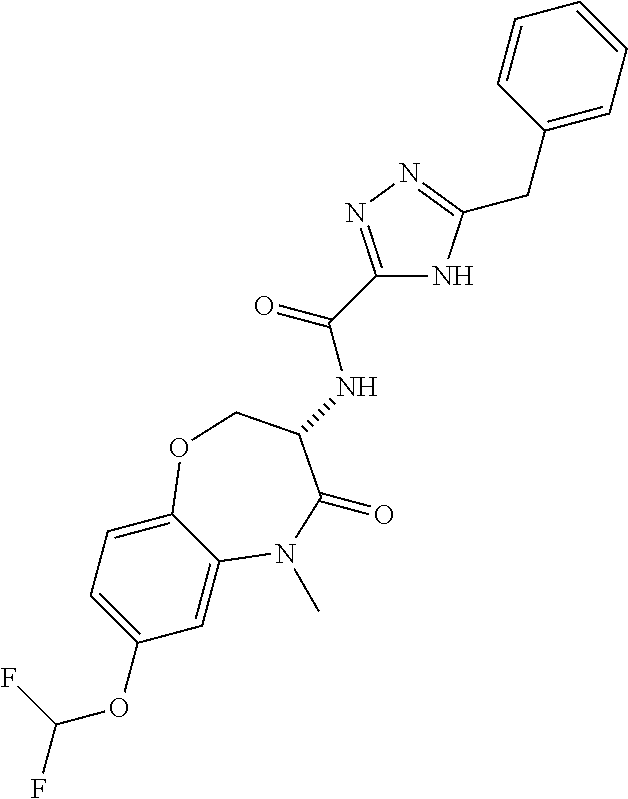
C1=C2C(=CC=C1OC(F)F)OCC(NC(C1=NN=C(CC3=CC=CC=C3)N1)=O)C(=O)N2C
